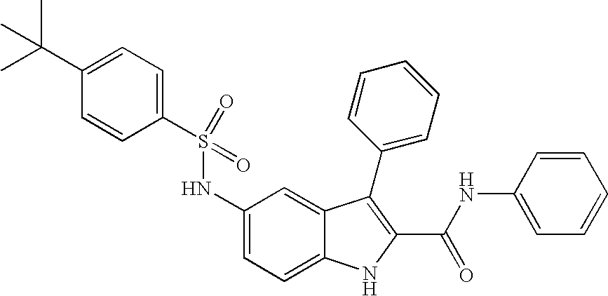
C1(S(NC2=CC=C3C(=C2)C(C2=CC=CC=C2)=C(C(NC2=CC=CC=C2)=O)N3)(=O)=O)=CC=C(C(C)(C)C)C=C1
